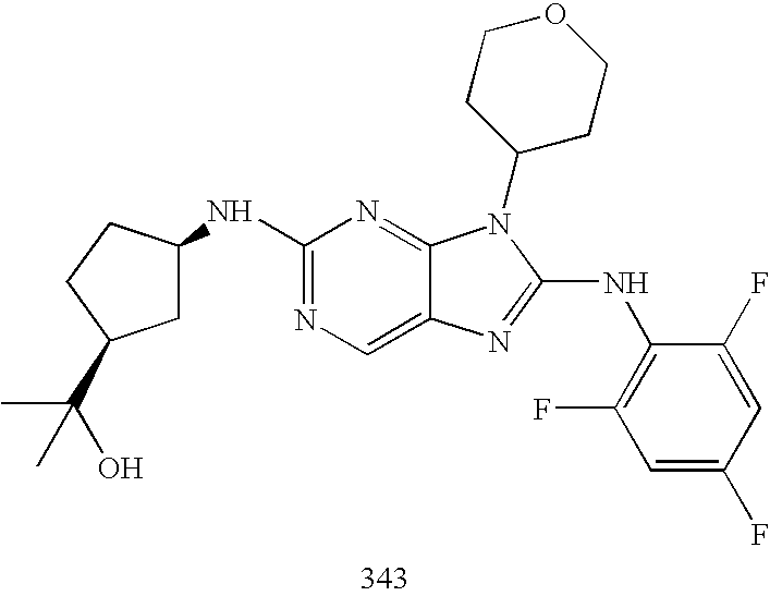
C1(NC2CC(C(O)(C)C)CC2)=NC=C2C(=N1)N(C1CCOCC1)C(NC1=C(F)C=C(F)C=C1F)=N2
